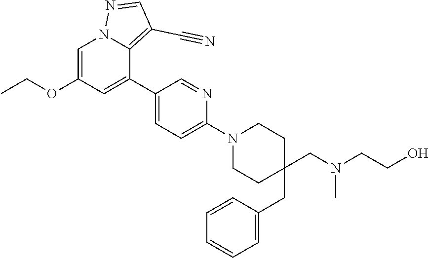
C1=C(OCC)C=C(C2=CC=C(N3CCC(CN(CCO)C)(CC4=CC=CC=C4)CC3)N=C2)C2=C(C#N)C=NN12
